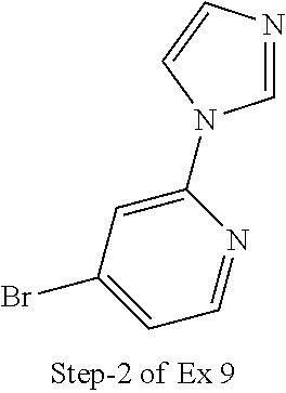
C1(N2C=NC=C2)=CC(Br)=CC=N1
